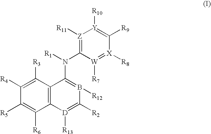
C12=C(C([R3])=C([R4])C([R5])=C1[R6])C(N([R1])C1=[Z]([R11])[Y]([R10])=C([R9])[X]([R8])=[W]1[R7])=B([R12])C([R2])=[D]2[R13]
